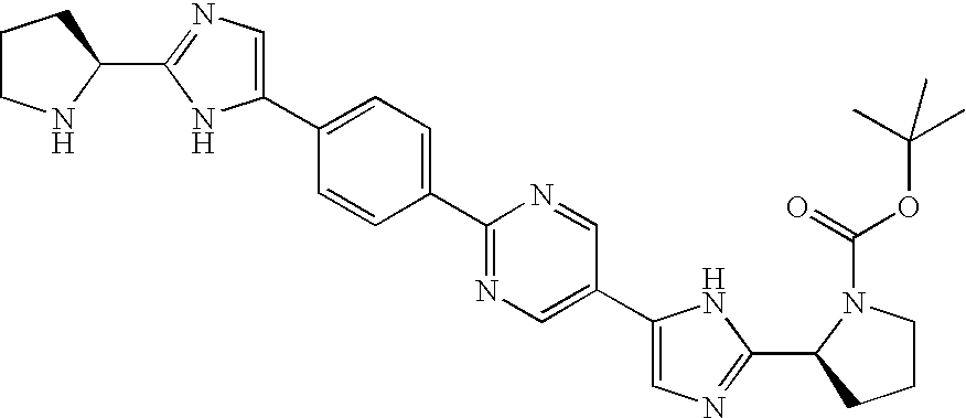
C1(C2=CC=C(C3=CN=C(C4NCCC4)N3)C=C2)=NC=C(C2=CN=C(C3N(C(=O)OC(C)(C)C)CCC3)N2)C=N1
